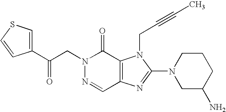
C(N1N=CC2=C(C1=O)N(CC#CC)C(N1CC(N)CCC1)=N2)C(C1=CSC=C1)=O
